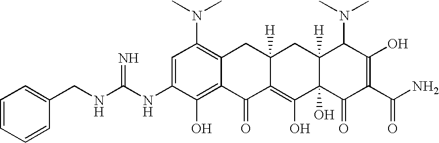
C1=C(NC(NCC2=CC=CC=C2)=N)C(O)=C2C(=C1N(C)C)CC1([H])C(=C(O)C3(O)C([H])(C1)C(N(C)C)C(O)=C(C(N)=O)C3=O)C2=O
